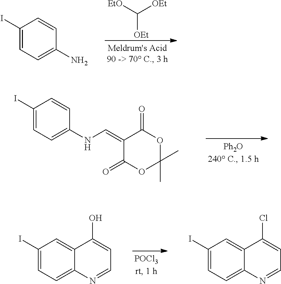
C([OEt])([EtO])[OEt].C1(I)=CC=C(N)C=C1.C1(I)=CC=C(NC=C2C(=O)OC(C)(C)OC2=O)C=C1.C1(I)=CC=C2C(=C1)C(O)=CC=N2.C1(I)=CC=C2C(=C1)C(Cl)=CC=N2
